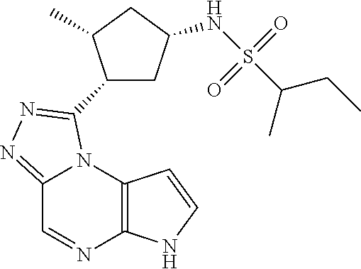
C12=C(N3C(=NN=C3C3CC(NS(C(CC)C)(=O)=O)CC3C)C=N1)C=CN2
